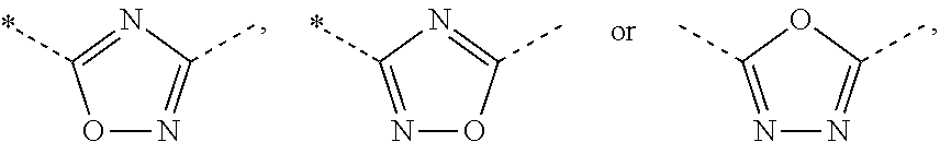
O1N=C(C)N=C1*.N1=C(*)N=C(C)O1.N1=C(C)OC(C)=N1
